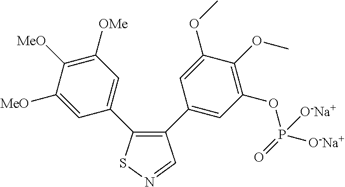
C1([MeO])=CC(C2=C(C3=CC(OP(=O)([O-Na+])[O-Na+])=C(OC)C(OC)=C3)C=NS2)=CC([OMe])=C1[MeO]
